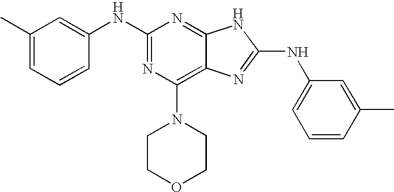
N1=C2C(=C(N3CCOCC3)N=C1NC1=CC(C)=CC=C1)N=C(NC1=CC=CC(C)=C1)N2
